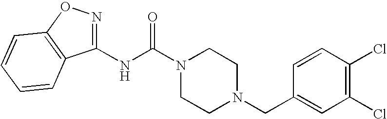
N(C(N1CCN(CC2=CC(Cl)=C(Cl)C=C2)CC1)=O)C1=NOC2=C1C=CC=C2
